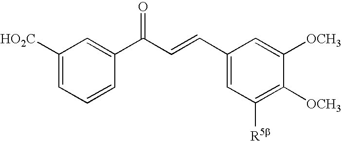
C1([HO2C])=CC=CC(C(C=CC2=CC([R5b])=C([OCH3])C([OCH3])=C2)=O)=C1
